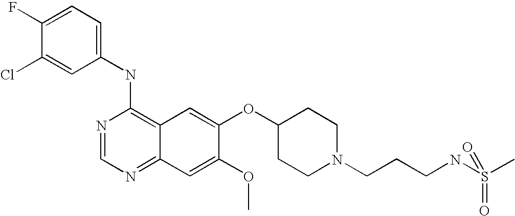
C1(NC2=C3C(=NC=N2)C=C(OC)C(OC2CCN(CCCNS(C)(=O)=O)CC2)=C3)=CC=C(F)C(Cl)=C1
